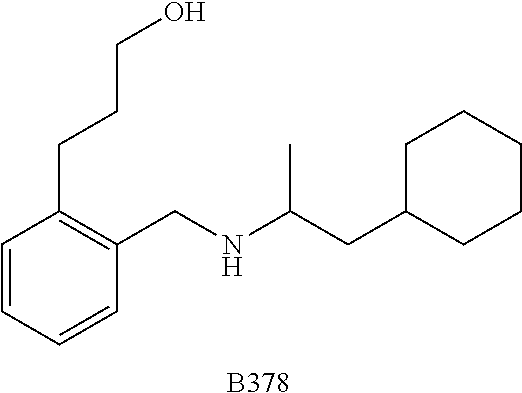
[B378].C1=CC=CC(CNC(CC2CCCCC2)C)=C1CCCO
